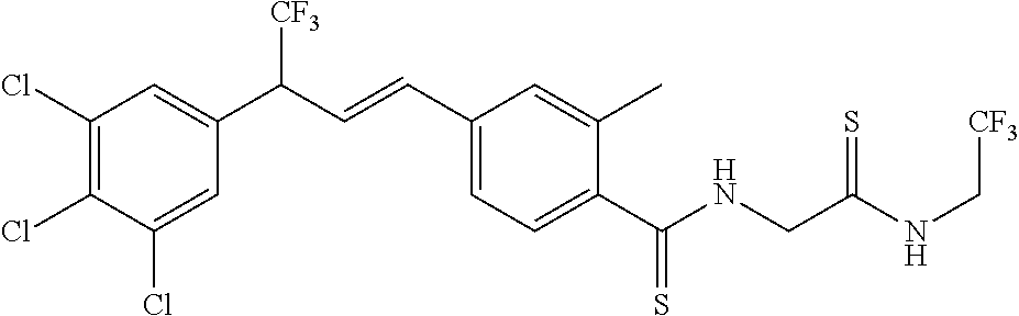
C1(Cl)=C(Cl)C(Cl)=CC(C(C=CC2=CC=C(C(NCC(NC[CF3])=S)=S)C(C)=C2)[CF3])=C1
